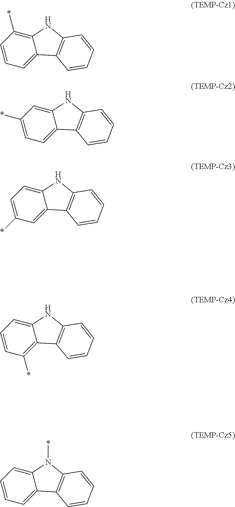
C1=CC(*)=C2C(=C1)C1=C(N2)C=CC=C1.C1=C(*)C=C2C(=C1)C1=C(N2)C=CC=C1.C1(*)=CC=C2C(=C1)C1=C(N2)C=CC=C1.C1=CC=C2C(=C1*)C1=C(N2)C=CC=C1.C1=CC=C2C(=C1)C1=C(N2*)C=CC=C1
